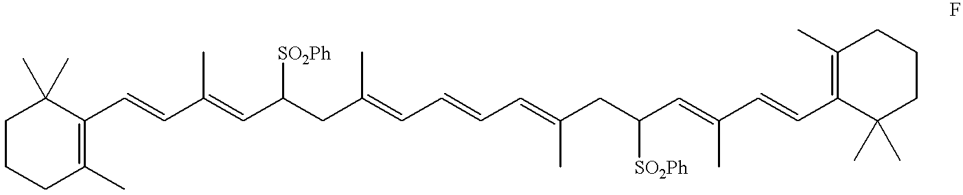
C1CCC(C)=C(C=CC(=CC(CC(=CC=CC=C(CC(C=C(C=CC2=C(C)CCCC2(C)C)C)[SO2Ph])C)C)[SO2Ph])C)C1(C)C
